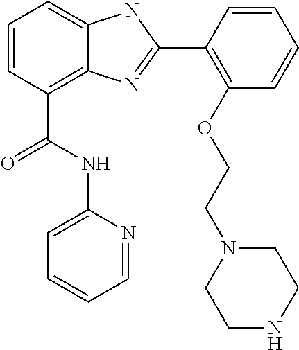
C1=CC(C(NC2=CC=CC=N2)=O)=C2C(=C1)NC(C1=C(OCCN3CCNCC3)C=CC=C1)=N2
